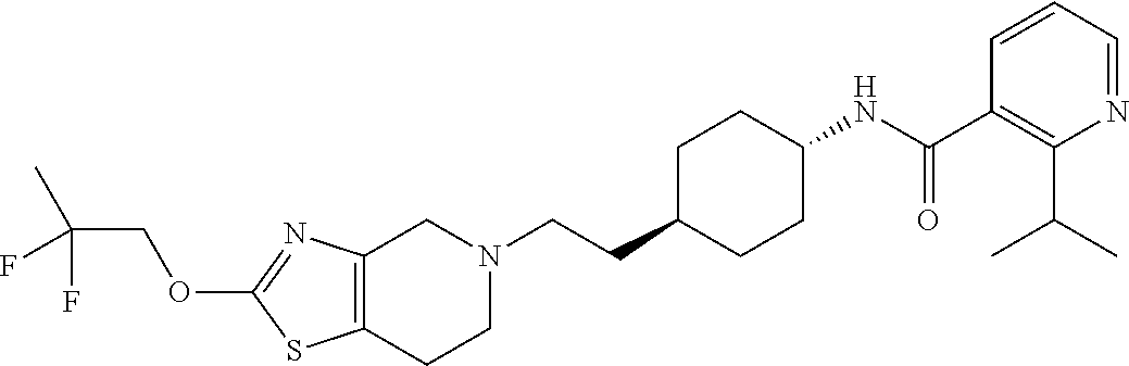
C12=C(CCN(CCC3CCC(NC(C4=C(C(C)C)N=CC=C4)=O)CC3)C1)SC(OCC(C)(F)F)=N2
